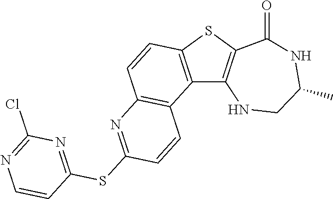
C12=C(SC3=C1NCC(C)NC3=O)C=CC1=C2C=CC(SC2=NC(Cl)=NC=C2)=N1
